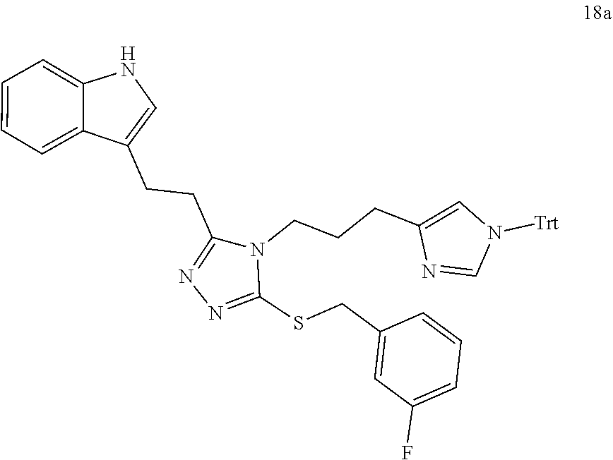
N1=C(SCC2=CC(F)=CC=C2)N(CCCC2=CN([Trt])C=N2)C(CCC2=CNC3=CC=CC=C23)=N1
